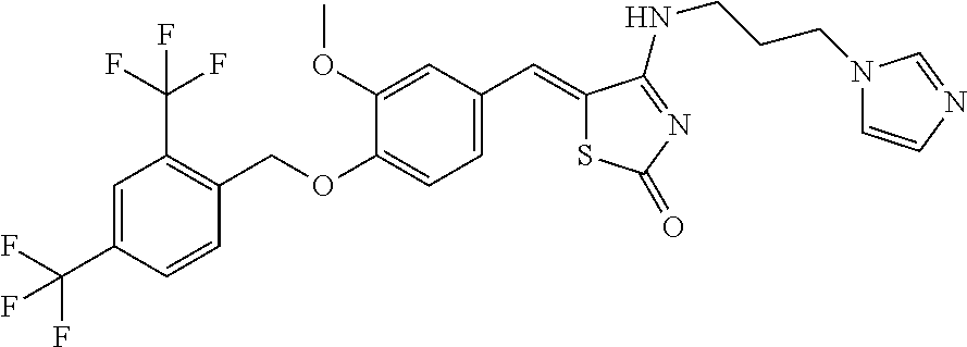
C1=C(C(F)(F)F)C=CC(COC2=CC=C(C=C3SC(=O)N=C3NCCCN3C=CN=C3)C=C2OC)=C1C(F)(F)F
